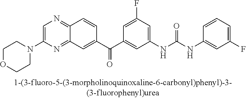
C1=C(N2CCOCC2)N=C2C(=N1)C=CC(C(C1=CC(NC(NC3=CC(F)=CC=C3)=O)=CC(F)=C1)=O)=C2
